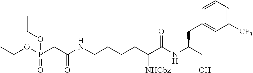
CCOP(CC(NCCCCC(C(NC(CO)CC1=CC([CF3])=CC=C1)=O)[NHCbz])=O)(=O)OCC
